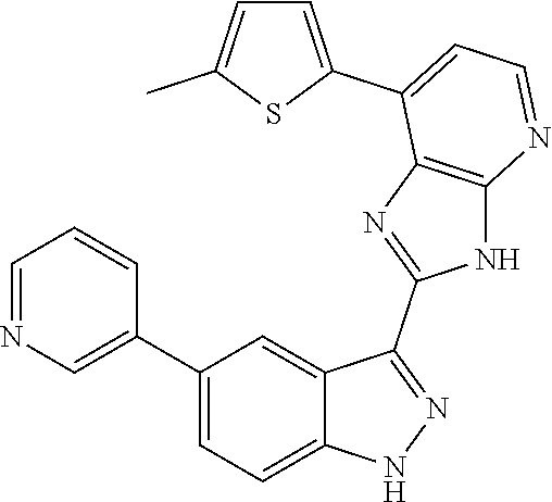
C1=NC=C(C2=CC=C3C(=C2)C(C2=NC4=C(N2)N=CC=C4C2=CC=C(C)S2)=NN3)C=C1
